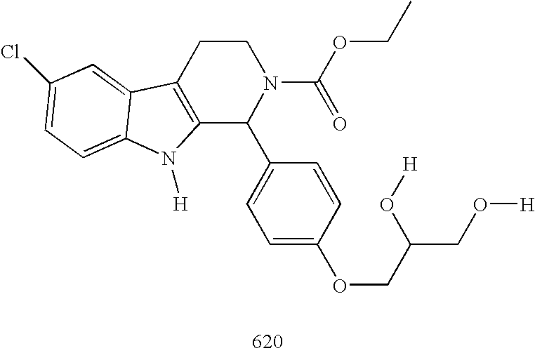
C12=C(CCN(C(OCC)=O)C1C1=CC=C(OCC(O[H])CO[H])C=C1)C1=CC(Cl)=CC=C1N2[H]
